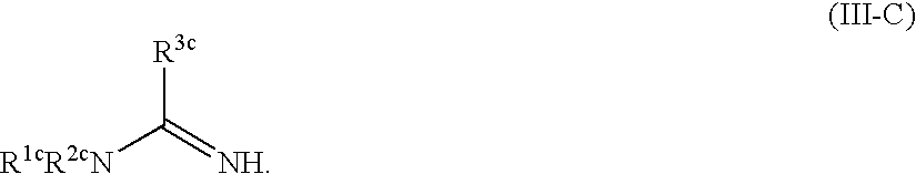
[R3c]C([R1cR2cN])=[NH]
